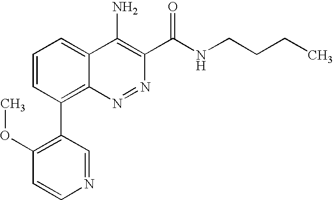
C1=CC(C2=C(OC)C=CN=C2)=C2C(=C1)C(N)=C(C(NCCCC)=O)N=N2
